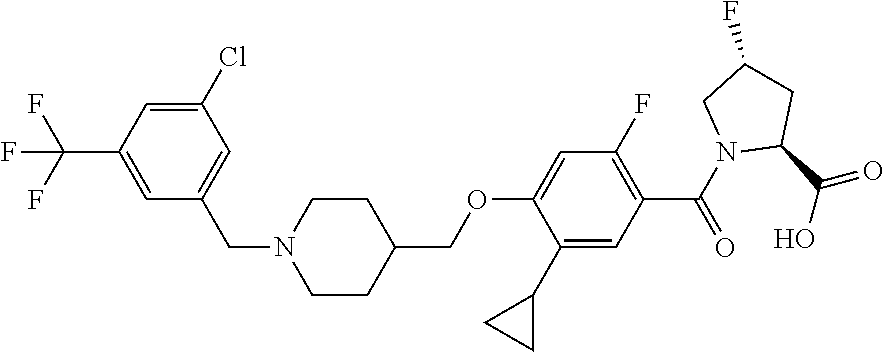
C1(C2CC2)=CC(C(N2C(C(O)=O)CC(F)C2)=O)=C(F)C=C1OCC1CCN(CC2=CC(Cl)=CC(C(F)(F)F)=C2)CC1
